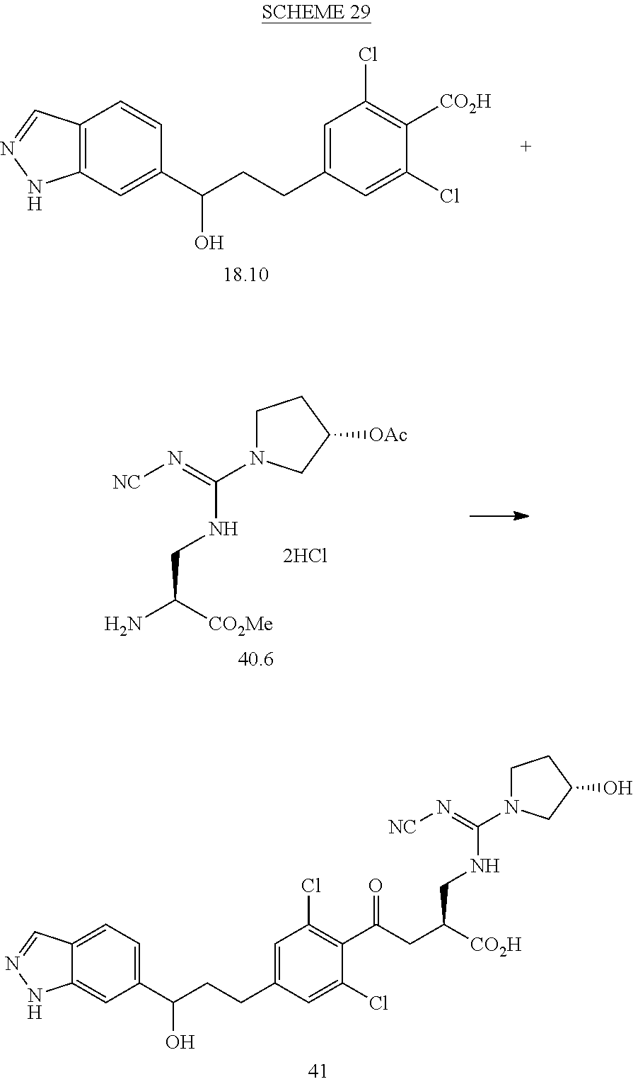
[CO2H]C1=C(Cl)C=C(CCC(C2=CC3=C(C=C2)C=NN3)O)C=C1Cl.NC([CO2Me])CNC(N1CCC([OAc])C1)=N[NC].C(C([CO2H])CNC(N1CCC(O)C1)=N[NC])C(C1=C(Cl)C=C(CCC(C2=CC=C3C(=C2)NN=C3)O)C=C1Cl)=O
